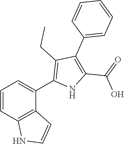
C1=CC2=C(C(C3=C(CC)C(C4=CC=CC=C4)=C(C(=O)O)N3)=C1)C=CN2
